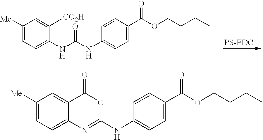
C1([Me])=CC=C(NC(NC2=CC=C(C(OCCCC)=O)C=C2)=O)C([CO2H])=C1.C1([Me])=CC=C2C(=C1)C(=O)OC(NC1=CC=C(C(OCCCC)=O)C=C1)=N2
